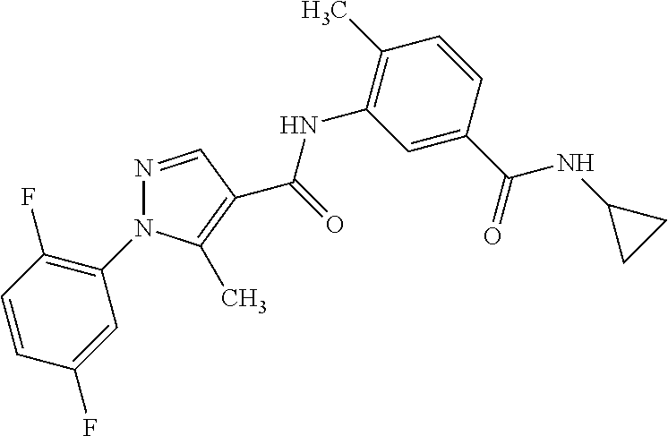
N1=CC(C(=O)NC2=C(C)C=CC(C(=O)NC3CC3)=C2)=C(C)N1C1=C(F)C=CC(F)=C1
